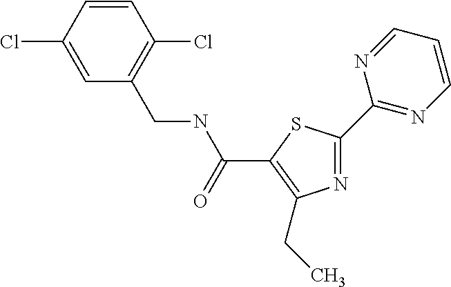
N1=C(C2=NC=CC=N2)SC(C(NCC2=C(Cl)C=CC(Cl)=C2)=O)=C1CC
